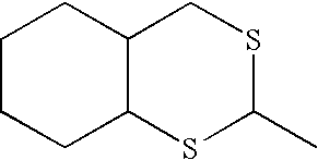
C12C(CSC(C)S1)CCCC2
